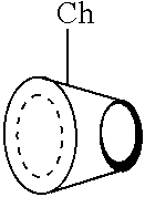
[Ch]C
